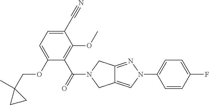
C12=CN(C3=CC=C(F)C=C3)N=C1CN(C(=O)C1=C(OC)C(C#N)=CC=C1OCC1(C)CC1)C2
